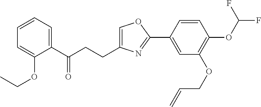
C1=C(CCC(C2=CC=CC=C2OCC)=O)N=C(C2=CC(OCC=C)=C(OC(F)F)C=C2)O1
